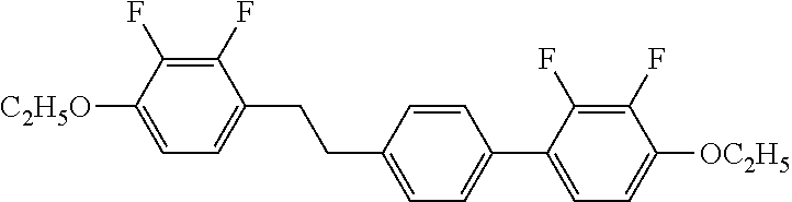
C1(F)=C(F)C([C2H5O])=CC=C1CCC1=CC=C(C2=CC=C([OC2H5])C(F)=C2F)C=C1
